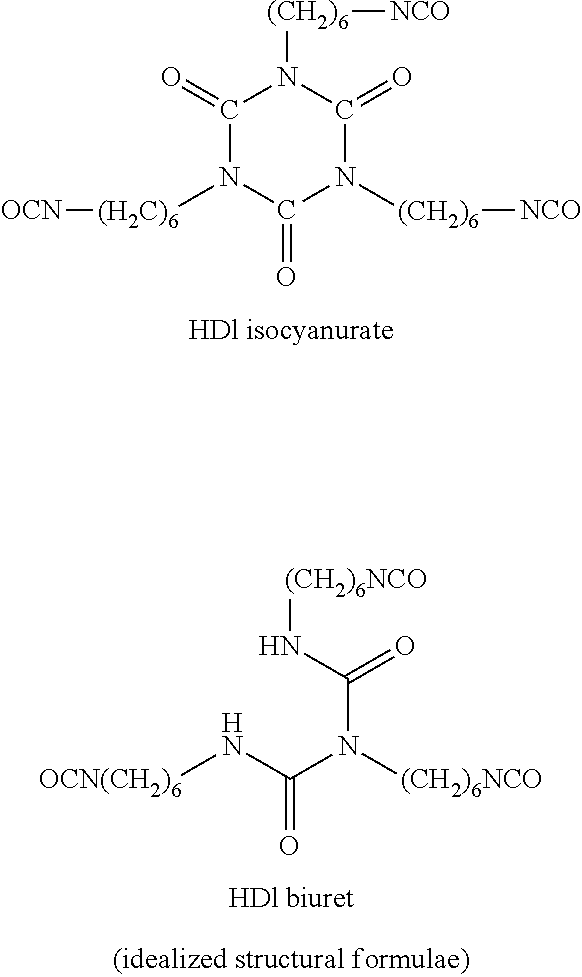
C1(=O)N([(H2C)6][OCN])C(=O)N([(CH2)6][NCO])C(=O)N1[(CH2)6][NCO].N(C(N(C(N[(CH2)6NCO])=O)[(CH2)6NCO])=O)[OCN(CH2)6]
